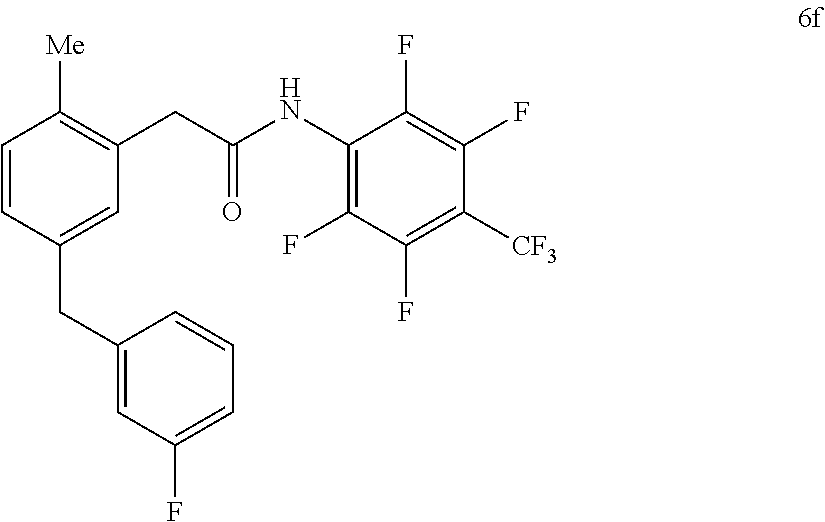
C1=CC(CC2=CC(F)=CC=C2)=CC(CC(NC2=C(F)C(F)=C([CF3])C(F)=C2F)=O)=C1[Me]
